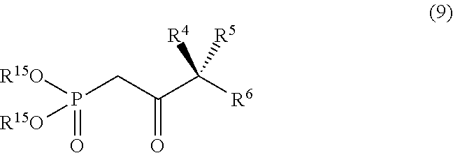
[R15O]P(CC(C([R6])([R4])[R5])=O)([R15O])=O
